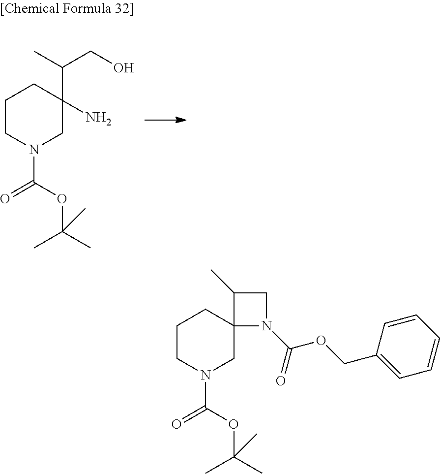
C1CN(C(OC(C)(C)C)=O)CC(C(C)CO)(N)C1.C1CN(C(OC(C)(C)C)=O)CC2(C1)N(C(=O)OCC1=CC=CC=C1)CC2C
